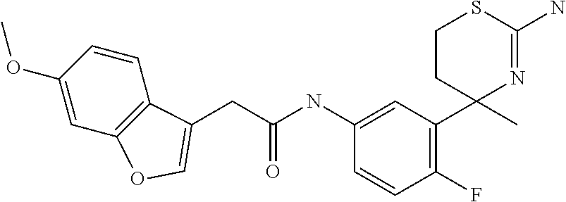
C1=C(NC(CC2=COC3=C2C=CC(OC)=C3)=O)C=CC(F)=C1C1(C)N=C(N)SCC1
